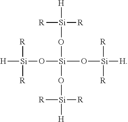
[H][Si](O[Si](O[Si]([R])([R])[H])(O[Si]([R])([R])[H])O[Si]([R])([R])[H])([R])[R]
